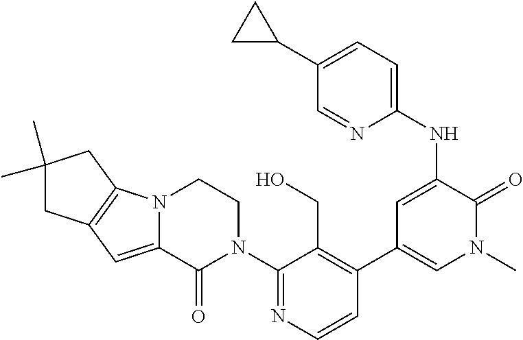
C1(N2CCN3C(=CC4=C3CC(C)(C)C4)C2=O)=NC=CC(C2=CN(C)C(=O)C(NC3=CC=C(C4CC4)C=N3)=C2)=C1CO
